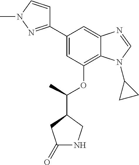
C1(C2=NN(C)C=C2)=CC(OC(C2CC(=O)NC2)C)=C2C(=C1)N=CN2C1CC1
